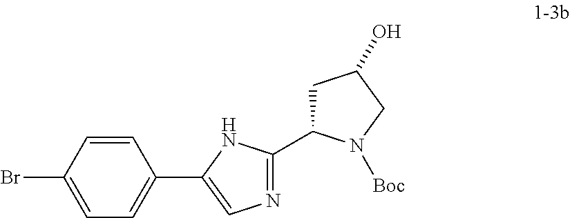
C1=CC(Br)=CC=C1C1=CN=C(C2CC(O)CN2[Boc])N1
